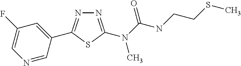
C1=C(C2=NN=C(N(C(NCCSC)=O)C)S2)C=NC=C1F
